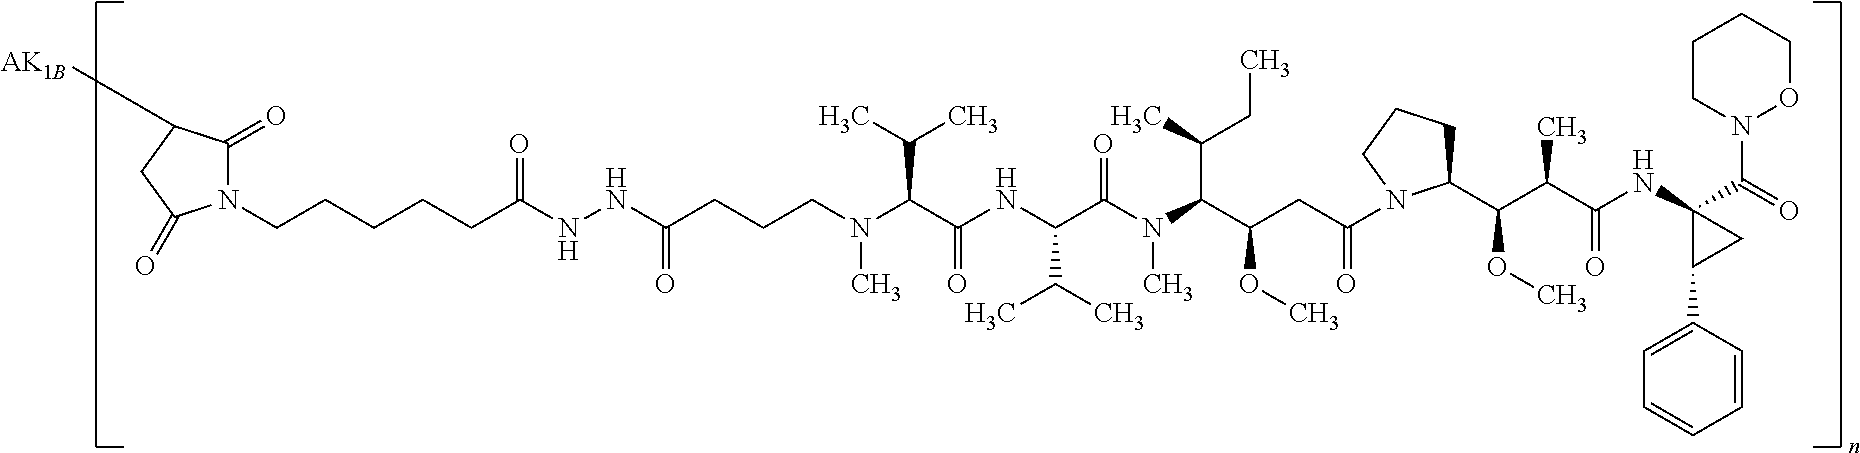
CN(C(C(NC(C(N(C(C(CC(N1C(C(C(C(NC2(C(N3OCCCC3)=O)C(C3=CC=CC=C3)C2)=O)C)OC)CCC1)=O)OC)C(C)CC)C)=O)C(C)C)=O)C(C)C)CCCC(NNC(CCCCCN1C(=O)C([AK1B])CC1=O)=O)=O
